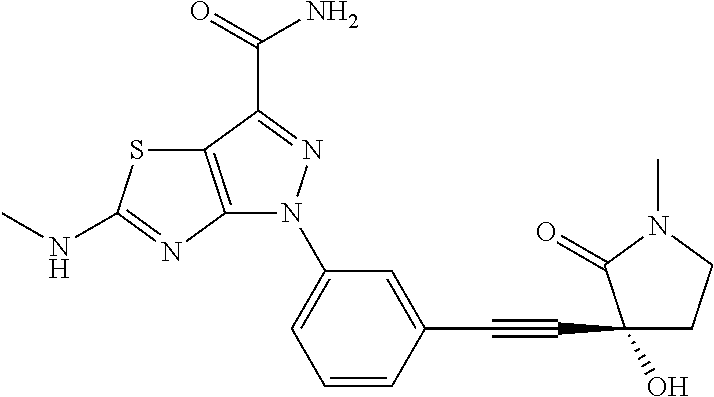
C12=C(C(C(=O)N)=NN1C1=CC=CC(C#CC3(O)CCN(C)C3=O)=C1)SC(NC)=N2
